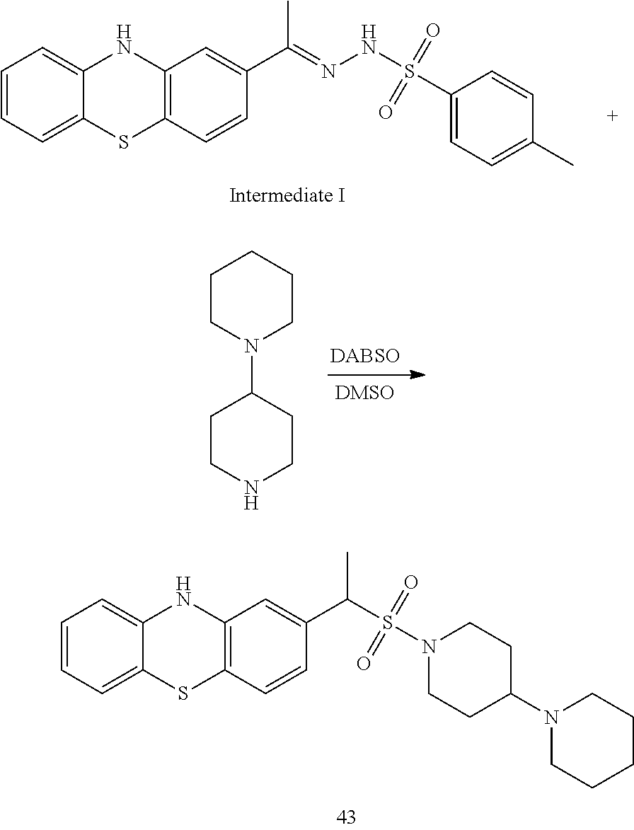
CC(=NNS(=O)(=O)C1=CC=C(C)C=C1)C1=CC2=C(C=C1)SC1=CC=CC=C1N2.[DABSO].C1CN(C2CCNCC2)CCC1.C1(N2CCCCC2)CCN(S(=O)(=O)C(C2=CC3=C(SC4=CC=CC=C4N3)C=C2)C)CC1
